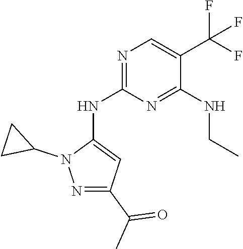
C1(N2N=C(C(C)=O)C=C2NC2=NC=C(C(F)(F)F)C(NCC)=N2)CC1
